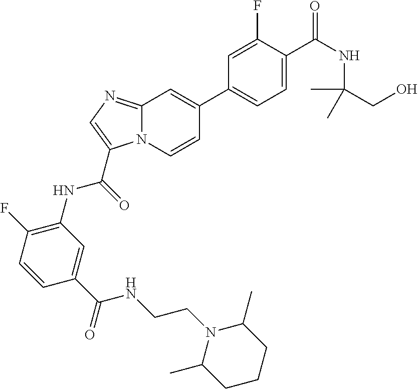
C12=NC=C(C(NC3=C(F)C=CC(C(NCCN4C(C)CCCC4C)=O)=C3)=O)N1C=CC(C1=CC=C(C(=O)NC(C)(CO)C)C(F)=C1)=C2
